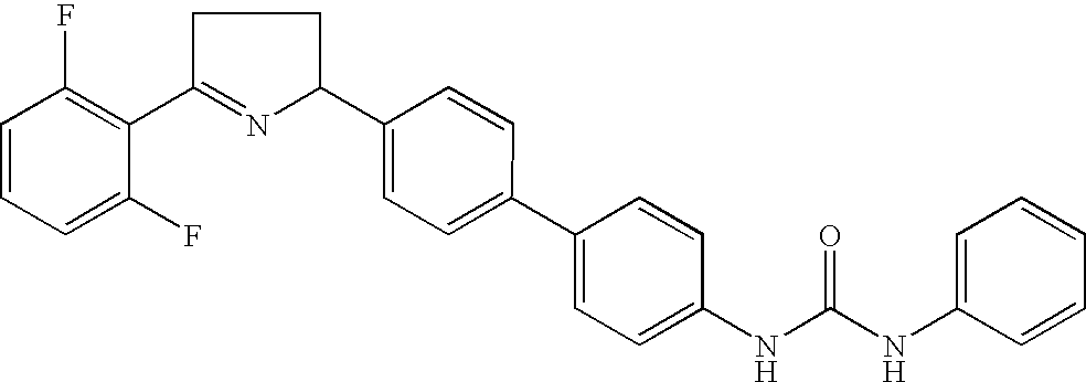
C1=CC=C(F)C(C2=NC(C3=CC=C(C4=CC=C(NC(NC5=CC=CC=C5)=O)C=C4)C=C3)CC2)=C1F
